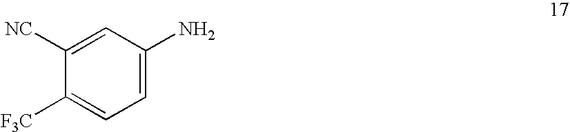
C1=C(N)C=C([NC])C([F3C])=C1
